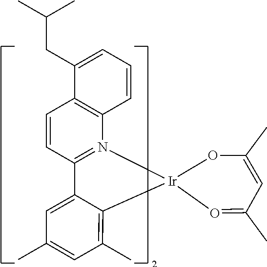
C1=CC2=N(C3=C1C(CC(C)C)=CC=C3)[Ir]1(C3=C(C)C=C(C)C=C23)O=C(C)C=C(C)O1
